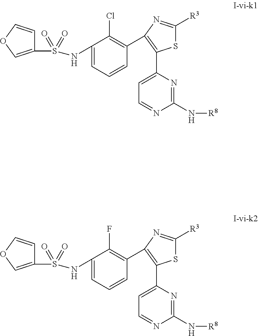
S1C([R3])=NC(C2=C(Cl)C(NS(=O)(=O)C3=COC=C3)=CC=C2)=C1C1=CC=NC(N[R8])=N1.S1C([R3])=NC(C2=C(F)C(NS(=O)(=O)C3=COC=C3)=CC=C2)=C1C1=CC=NC(N[R8])=N1
